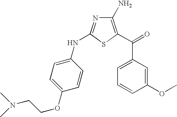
C1(N)=C(C(=O)C2=CC=CC(OC)=C2)SC(NC2=CC=C(OCCN(C)C)C=C2)=N1
